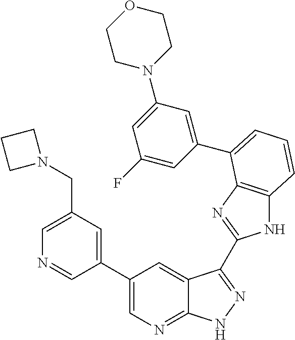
C1(C2=CN=C3C(=C2)C(C2=NC4=C(N2)C=CC=C4C2=CC(N4CCOCC4)=CC(F)=C2)=NN3)=CC(CN2CCC2)=CN=C1
